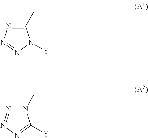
C1(C)=NN=NN1[Y].N1(C)N=NN=C1[Y]
